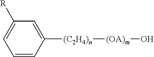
C1=CC([(C2H4)n][(OA)m]O)=CC([R])=C1
